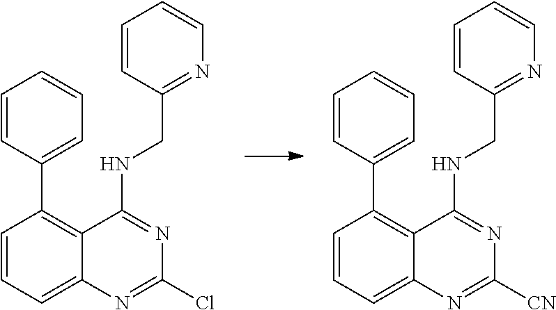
C1=CC=C2C(=C1C1=CC=CC=C1)C(NCC1=NC=CC=C1)=NC(Cl)=N2.C1=CC=C2C(=C1C1=CC=CC=C1)C(NCC1=NC=CC=C1)=NC([CN])=N2
